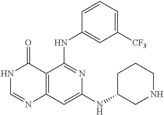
C12=C(C=C(NC3CNCCC3)N=C1NC1=CC([CF3])=CC=C1)N=CNC2=O
